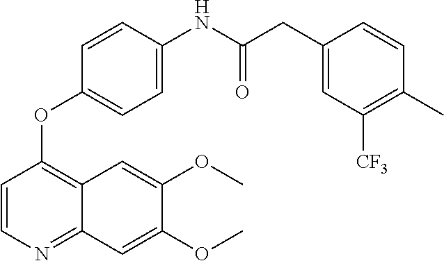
C1=CN=C2C(=C1OC1=CC=C(NC(CC3=CC([CF3])=C(C)C=C3)=O)C=C1)C=C(OC)C(OC)=C2
